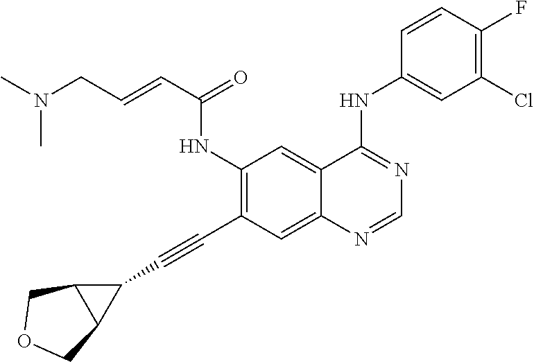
C1(NC(C=CCN(C)C)=O)=C(C#CC2C3C2COC3)C=C2C(=C1)C(NC1=CC(Cl)=C(F)C=C1)=NC=N2
